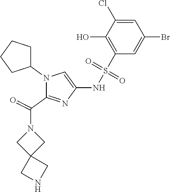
C1=C(Cl)C(O)=C(S(NC2=CN(C3CCCC3)C(C(N3CC4(C3)CNC4)=O)=N2)(=O)=O)C=C1Br
